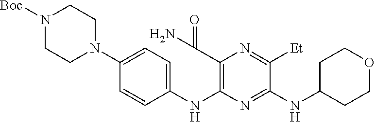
C1(N2CCN([Boc])CC2)=CC=C(NC2=C(C(N)=O)N=C([Et])C(NC3CCOCC3)=N2)C=C1
